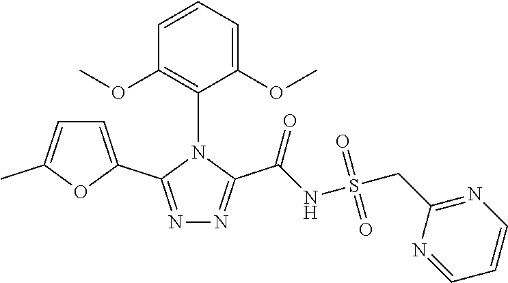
N1=C(C2=CC=C(C)O2)N(C2=C(OC)C=CC=C2OC)C(C(=O)NS(CC2=NC=CC=N2)(=O)=O)=N1
